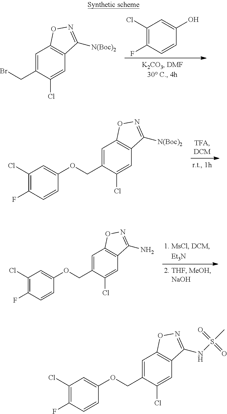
C1=C(CBr)C(Cl)=CC2=C1ON=C2[N(Boc)2].C1(Cl)=C(F)C=CC(O)=C1.C1=C(COC2=CC(Cl)=C(F)C=C2)C(Cl)=CC2=C1ON=C2[N(Boc)2].C1=C(COC2=CC(Cl)=C(F)C=C2)C(Cl)=CC2=C1ON=C2N.C1=C(COC2=CC(Cl)=C(F)C=C2)C(Cl)=CC2=C1ON=C2NS(C)(=O)=O
